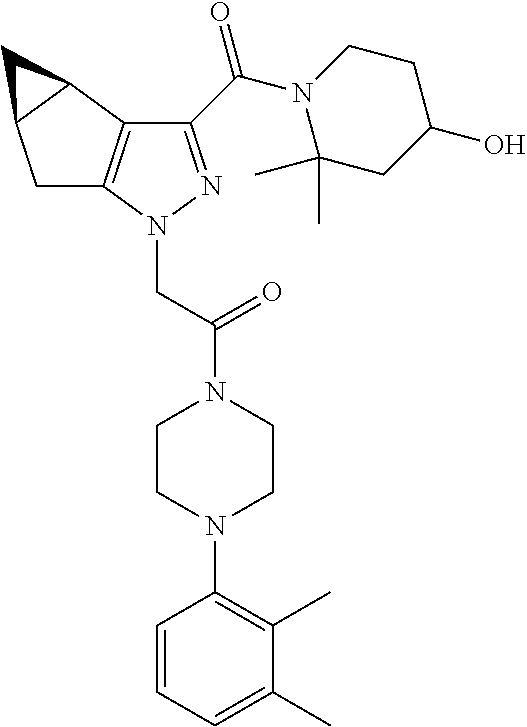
C1C2=C(C3C1C3)C(C(N1C(C)(C)CC(O)CC1)=O)=NN2CC(N1CCN(C2=C(C)C(C)=CC=C2)CC1)=O
